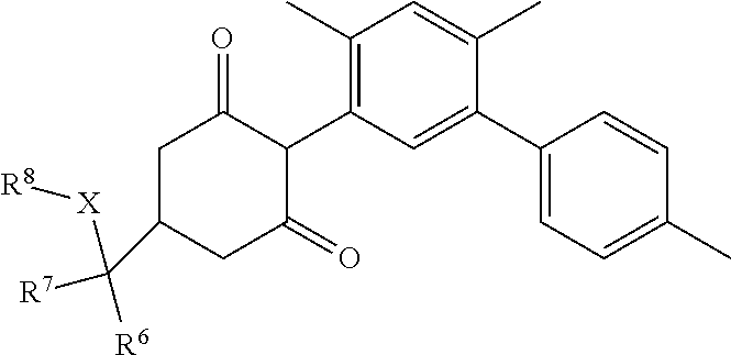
C1(C2=CC(C3C(=O)CC(C([R6])([R7])[X][R8])CC3=O)=C(C)C=C2C)=CC=C(C)C=C1
